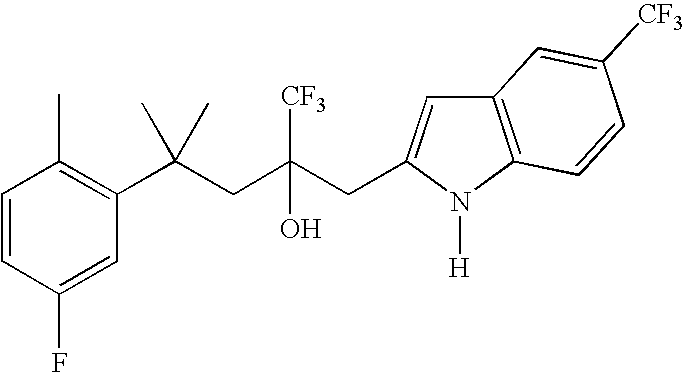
C1=CC(F)=CC(C(CC(CC2=CC3=C(N2[H])C=CC([CF3])=C3)([CF3])O)(C)C)=C1C
